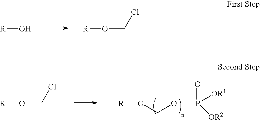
[R]O.[R]OCCl.[R]OCOP(=O)([OR1])[OR2].[R]OCCl
